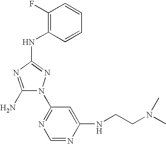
C1(N)=NC(NC2=C(F)C=CC=C2)=NN1C1=NC=NC(NCCN(C)C)=C1
